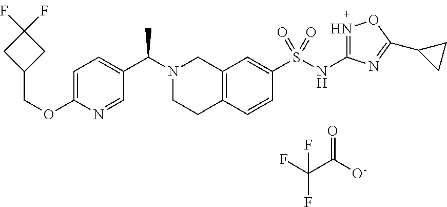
FC(C([O-])=O)(F)F.C1=C(OCC2CC(F)(F)C2)N=CC(C(N2CCC3=C(C2)C=C(S(NC2=NOC(C4CC4)=N2)(=O)=O)C=C3)C)=C1
